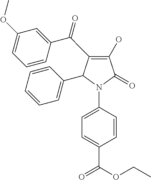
C1(O)=C(C(C2=CC(OC)=CC=C2)=O)C(C2=CC=CC=C2)N(C2=CC=C(C(OCC)=O)C=C2)C1=O
